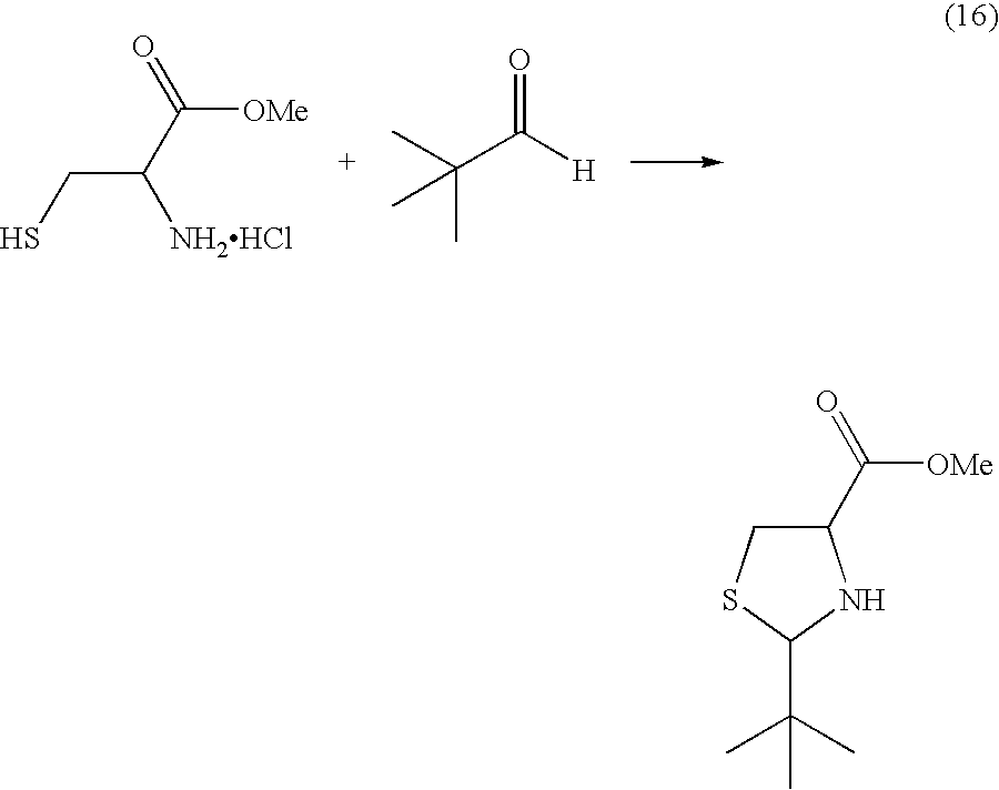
C(S)C([NH2HCl])C(=O)[OMe].CC(C)(C)C([H])=O.C1(C(=O)[OMe])CSC(C(C)(C)C)N1
